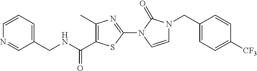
C1=CC=C(CNC(C2=C(C)N=C(N3C=CN(CC4=CC=C([CF3])C=C4)C3=O)S2)=O)C=N1
